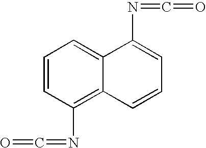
C1=CC(N=C=O)=C2C(=C1)C(N=C=O)=CC=C2
